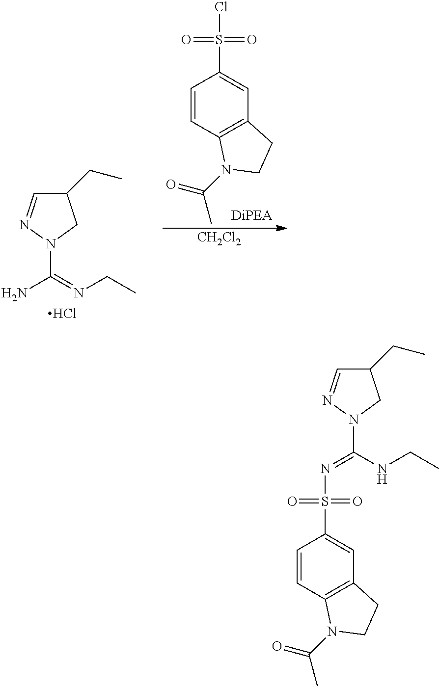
C1(CC)C=NN(C(=NCC)N)C1.Cl.C1=CC2=C(C=C1S(Cl)(=O)=O)CCN2C(C)=O.[CH2Cl2].C1=CC2=C(C=C1S(N=C(NCC)N1N=CC(CC)C1)(=O)=O)CCN2C(=O)C
